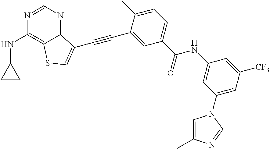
C12=NC=NC(NC3CC3)=C1SC=C2C#CC1=CC(C(NC2=CC(N3C=C(C)N=C3)=CC([CF3])=C2)=O)=CC=C1C
